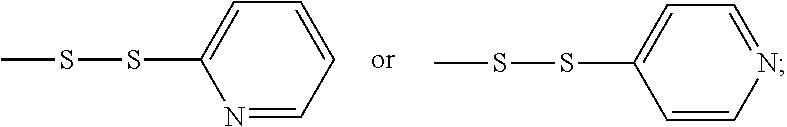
CSSC1=CC=CC=N1.CSSC1=CC=NC=C1
